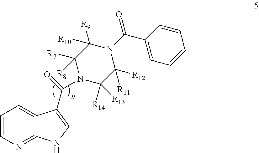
C1=CN=C2C(=C1)C(C(N1C([R7])([R8])C([R9])([R10])N(C(C3=CC=CC=C3)=O)C([R12])([R11])C1([R14])[R13])=O)=CN2
